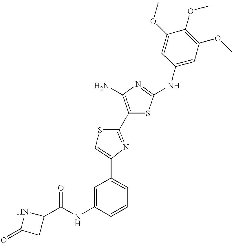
C(NC1=CC(C2=CSC(C3=C(N)N=C(NC4=CC(OC)=C(OC)C(OC)=C4)S3)=N2)=CC=C1)(=O)C1NC(=O)C1
